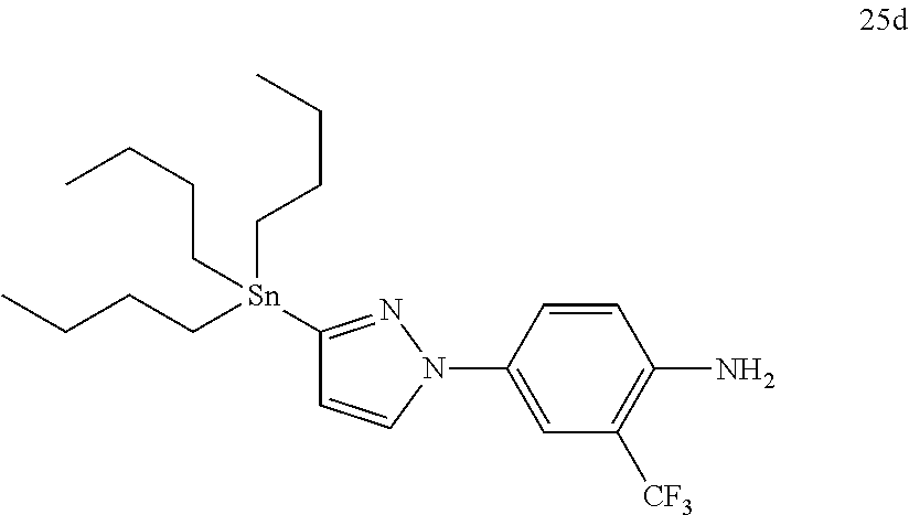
C1=C(N2C=CC([Sn](CCCC)(CCCC)CCCC)=N2)C=CC(N)=C1[CF3]
